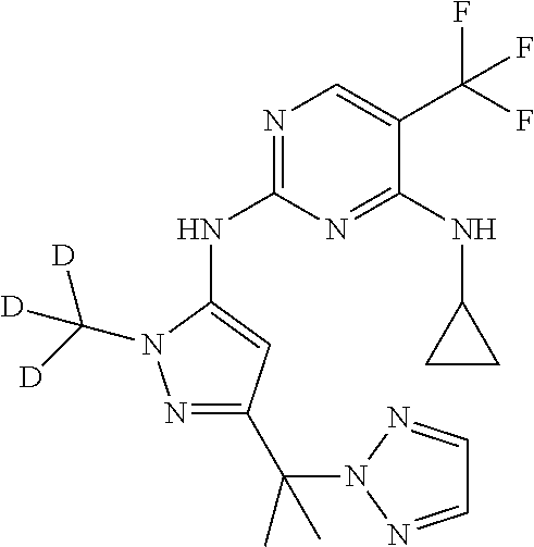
C1(NC2=NC=C(C(F)(F)F)C(NC3CC3)=N2)=CC(C(N2N=CC=N2)(C)C)=NN1C([D])([D])[D]
